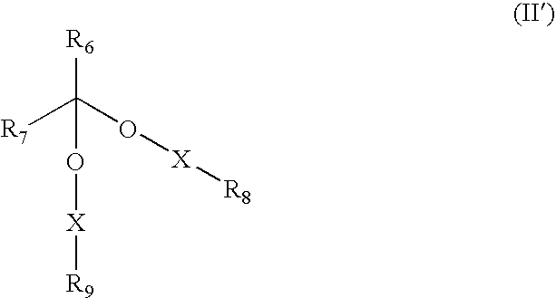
[R6]C(O[X][R9])([R7])O[X][R8]
